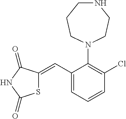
S1C(=CC2=CC=CC(Cl)=C2N2CCNCCC2)C(=O)NC1=O
